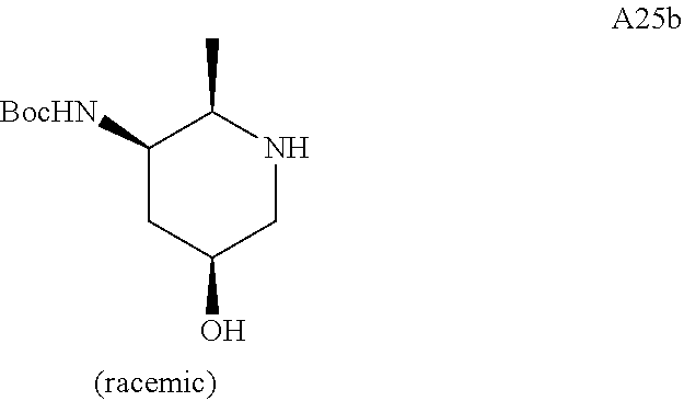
C1([BocHN])CC(O)CNC1C
